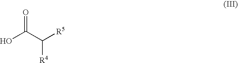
OC(C([R5])[R4])=O
